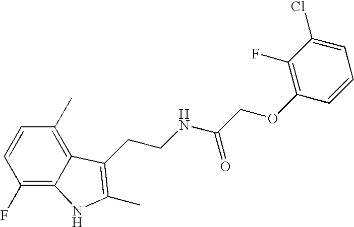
C1(F)=C2C(=C(C)C=C1)C(CCNC(COC1=C(F)C(Cl)=CC=C1)=O)=C(C)N2
